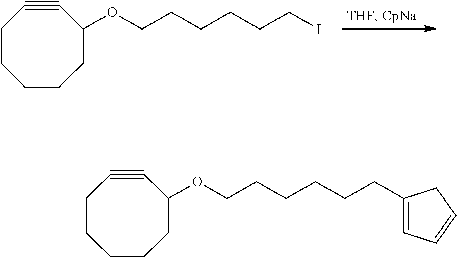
C1CCCCC(OCCCCCCI)C#C1.C1CCCCC(OCCCCCCC2=CC=CC2)C#C1
